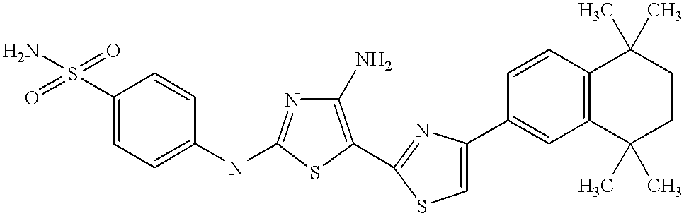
C1(S(=O)(=O)N)=CC=C(NC2=NC(N)=C(C3=NC(C4=CC5=C(C=C4)C(C)(C)CCC5(C)C)=CS3)S2)C=C1
